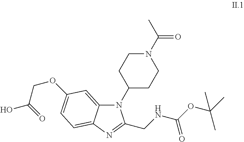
O(CC(O)=O)C1=CC=C2C(=C1)N(C1CCN(C(=O)C)CC1)C(CNC(OC(C)(C)C)=O)=N2
